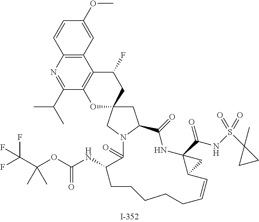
C1C2(CN3C1C(=O)NC1(C(NS(=O)(C4(C)CC4)=O)=O)C(C=CCCCCCC(NC(OC(C(F)(F)F)(C)C)=O)C3=O)C1)CC(F)C1=C(O2)C(C(C)C)=NC2=C1C=C(OC)C=C2
